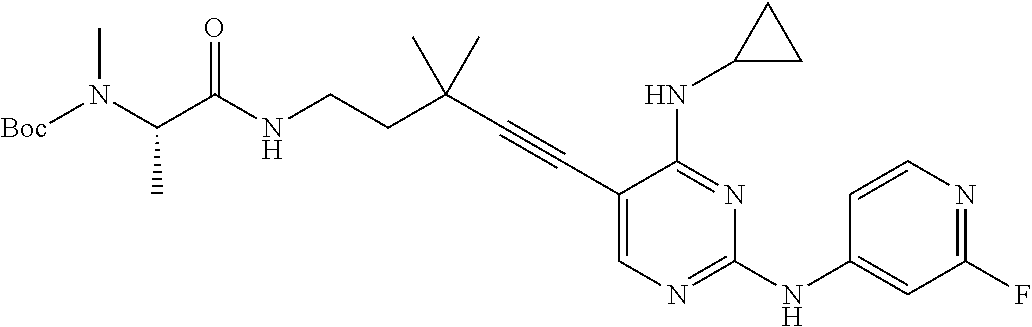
N(CCC(C#CC1=CN=C(NC2=CC(F)=NC=C2)N=C1NC1CC1)(C)C)C(C(N([Boc])C)C)=O
